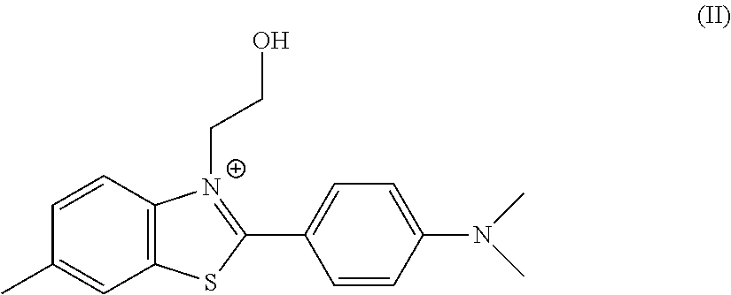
C1=CC2=C(C=C1C)SC(C1=CC=C(N(C)C)C=C1)=[N+]2CCO
